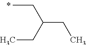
C(C)C(CC)CC
